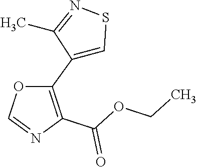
O1C(C2=CSN=C2C)=C(C(OCC)=O)N=C1
